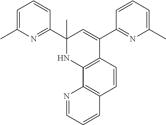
C1=C(C)N=C(C2(C)NC3=C(C(C4=NC(C)=CC=C4)=C2)C=CC2=C3N=CC=C2)C=C1
